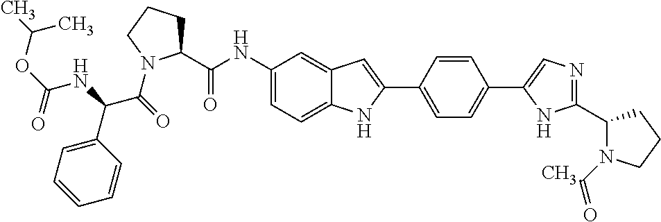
C1(NC(C2CCCN2C(=O)C(NC(=O)OC(C)C)C2=CC=CC=C2)=O)=CC=C2C(=C1)C=C(C1=CC=C(C3=CN=C(C4N(C(=O)C)CCC4)N3)C=C1)N2
